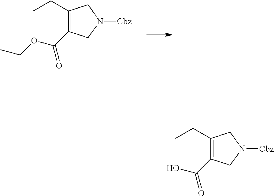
C1(CC)=C(C(OCC)=O)CN([Cbz])C1.C1(CC)=C(C(O)=O)CN([Cbz])C1
